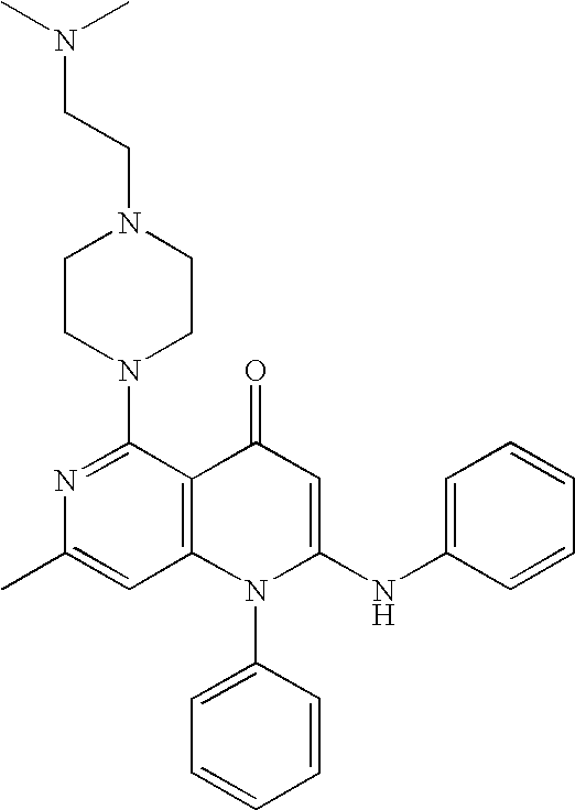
C1=C(C)N=C(N2CCN(CCN(C)C)CC2)C2=C1N(C1=CC=CC=C1)C(NC1=CC=CC=C1)=CC2=O
